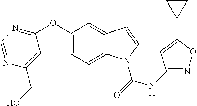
C1(OC2=NC=NC(CO)=C2)=CC=C2C(=C1)C=CN2C(=O)NC1=NOC(C2CC2)=C1
